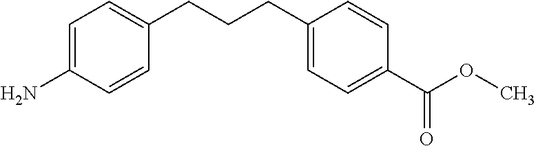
C1=C(N)C=CC(CCCC2=CC=C(C(OC)=O)C=C2)=C1
